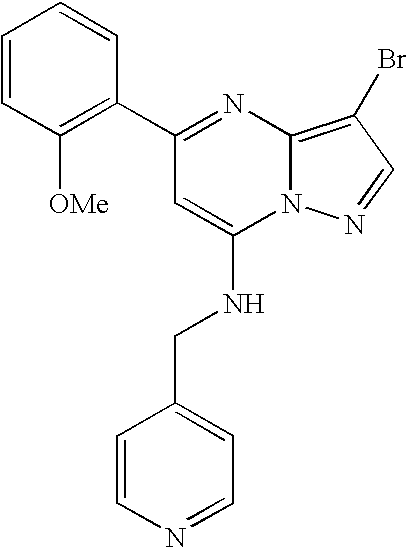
C1(C2=NC3=C(Br)C=NN3C(NCC3=CC=NC=C3)=C2)=C([OMe])C=CC=C1
